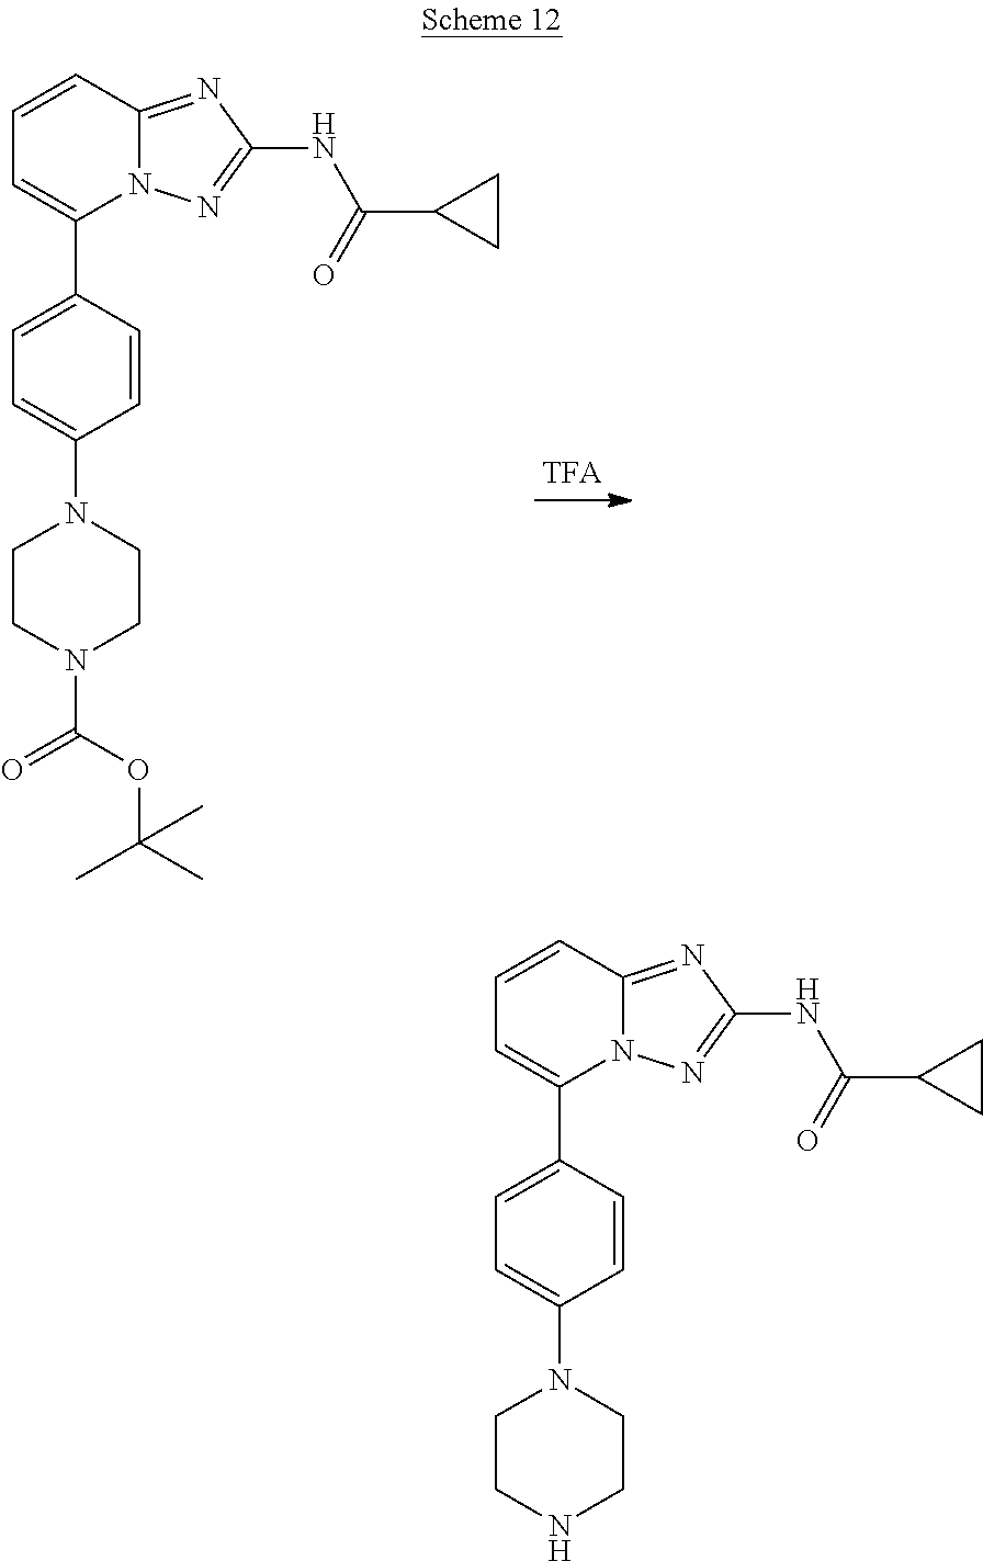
C1=CC2=NC(NC(=O)C3CC3)=NN2C(C2=CC=C(N3CCN(C(OC(C)(C)C)=O)CC3)C=C2)=C1.C1=CC2=NC(NC(=O)C3CC3)=NN2C(C2=CC=C(N3CCNCC3)C=C2)=C1
